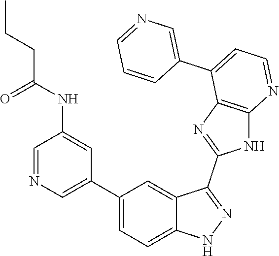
C1=NC=C(C2=CC=C3C(=C2)C(C2=NC4=C(N2)N=CC=C4C2=CN=CC=C2)=NN3)C=C1NC(CCC)=O
